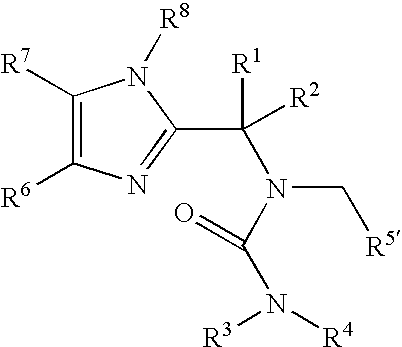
C1([R7])=C([R6])N=C(C([R1])([R2])N(C(N([R4])[R3])=O)C[R5])N1[R8]
